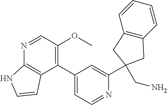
C1(C2=CC=NC(C3(CN)CC4=C(C=CC=C4)C3)=C2)=C(OC)C=NC2=C1C=CN2
